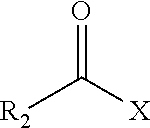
[R2]C([X])=O
